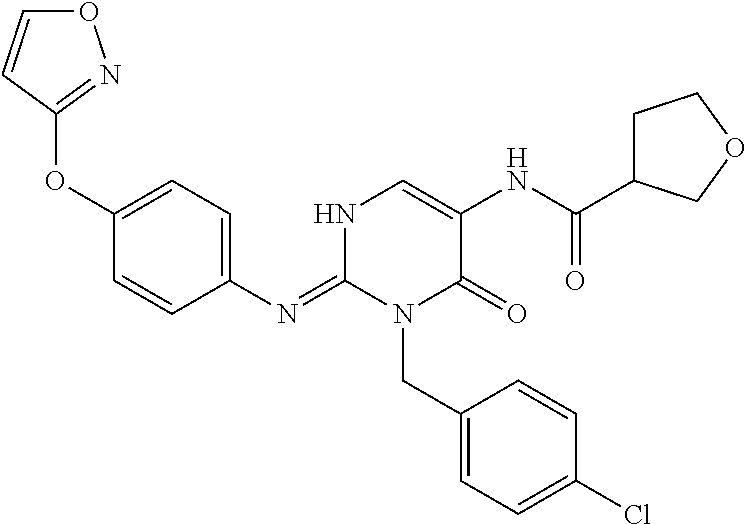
O(C1=CC=C(N=C2N(CC3=CC=C(Cl)C=C3)C(=O)C(NC(C3CCOC3)=O)=CN2)C=C1)C1=NOC=C1
